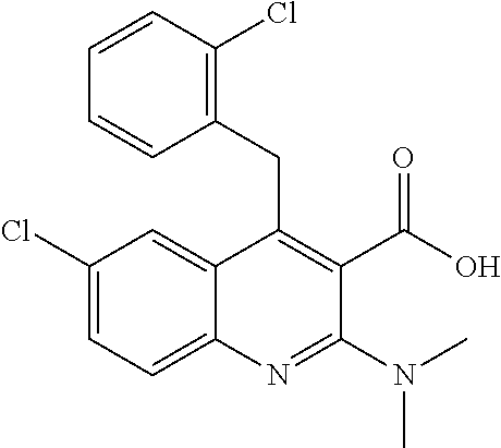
C1(Cl)=CC=C2C(=C1)C(CC1=C(Cl)C=CC=C1)=C(C(O)=O)C(N(C)C)=N2
